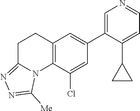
C12=C(C(Cl)=CC(C3=CN=CC=C3C3CC3)=C1)N1C(=NN=C1[Me])CC2
